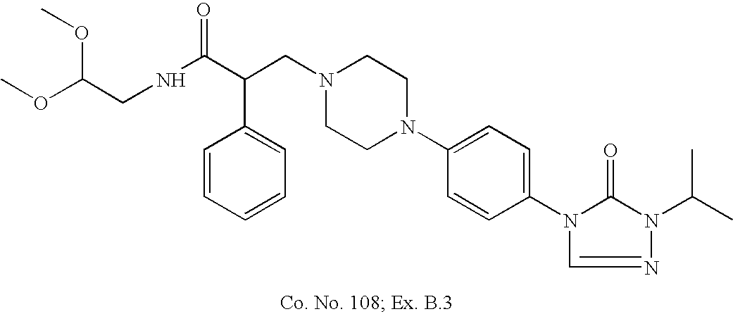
N1(CC(C(NCC(OC)OC)=O)C2=CC=CC=C2)CCN(C2=CC=C(N3C(=O)N(C(C)C)N=C3)C=C2)CC1
